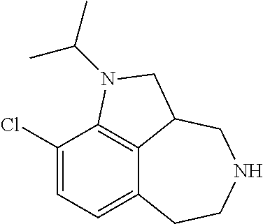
C12=CC=C(Cl)C3=C1C(CNCC2)CN3C(C)C
